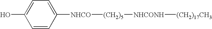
C1=CC([NHCO][(CH2)5][NHCONH][(CH2)17CH3])=CC=C1O
